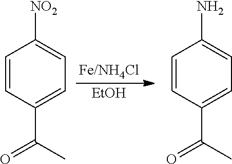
[EtOH].C1=CC(C(=O)C)=CC=C1[NO2].C1=CC(C(=O)C)=CC=C1N
